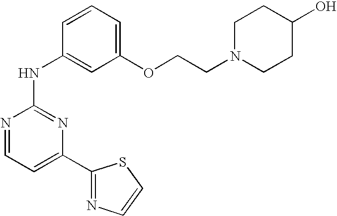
N1=CC=C(C2=NC=CS2)N=C1NC1=CC(OCCN2CCC(O)CC2)=CC=C1
